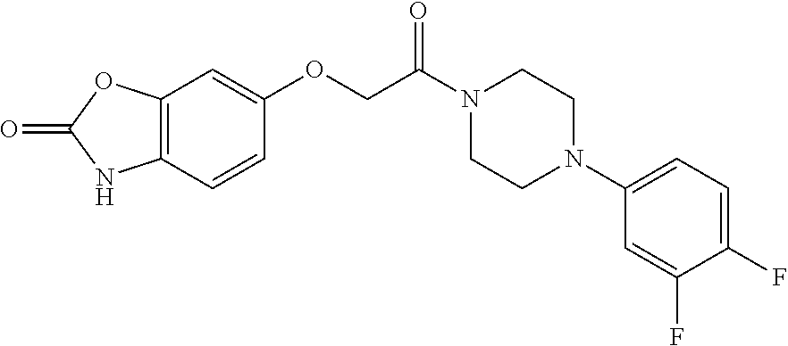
C12=C(C=CC(OCC(N3CCN(C4=CC=C(F)C(F)=C4)CC3)=O)=C1)NC(=O)O2
